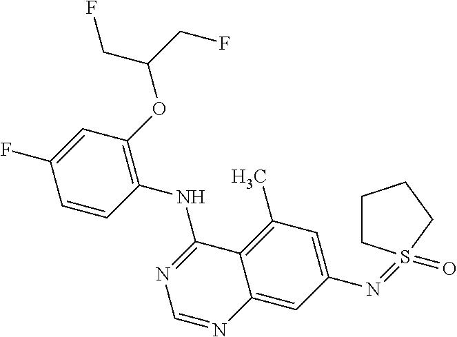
C1=CC(NC2=NC=NC3=CC(N=S4(=O)CCCC4)=CC(C)=C23)=C(OC(CF)CF)C=C1F
